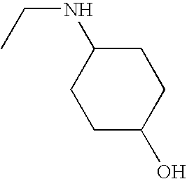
N(CC)C1CCC(O)CC1
